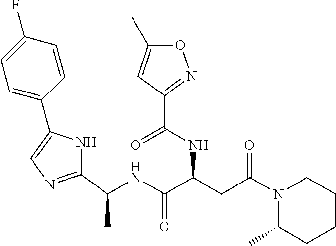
C1(C(NC(C(CC(N2C(C)CCCC2)=O)NC(C2=NOC(C)=C2)=O)=O)C)=NC=C(C2=CC=C(F)C=C2)N1
